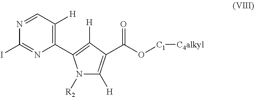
C1(C2=C([H])C(C(O[C1][C4alkyl])=O)=C([H])N2[R2])=C([H])C=NC(I)=N1
